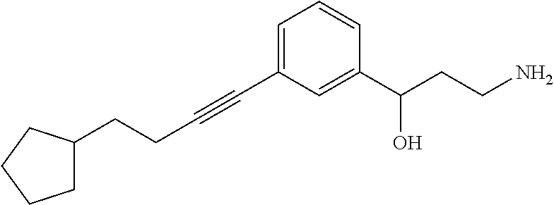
C1C(CCC#CC2=CC=CC(C(CCN)O)=C2)CCC1
